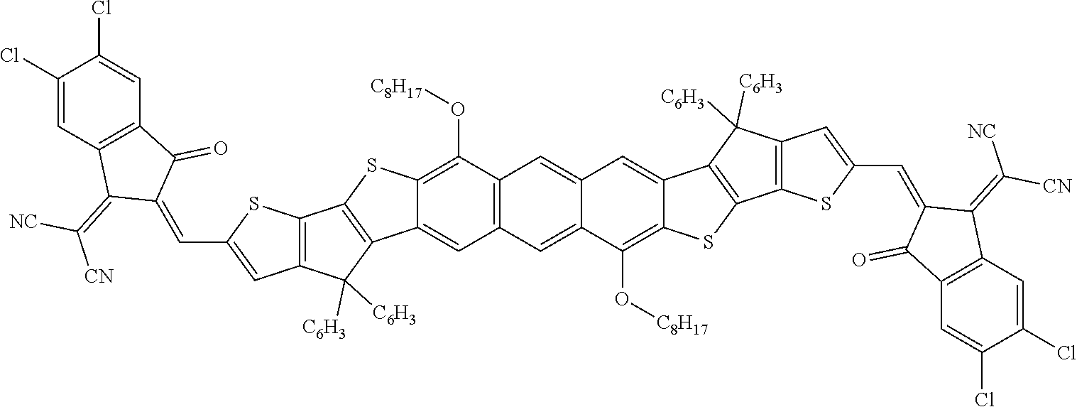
[C8H17]OC1=C2SC3=C(C2=CC2=CC4=C(C=C12)C=C1C2=C(C5=C(C2([C6H3])[C6H3])C=C(C=C2C(=C([CN])[NC])C6=C(C=C(Cl)C(Cl)=C6)C2=O)S5)SC1=C4O[C8H17])C([C6H3])([C6H3])C1=C3SC(C=C2C(=O)C3=C(C2=C([NC])[CN])C=C(Cl)C(Cl)=C3)=C1
